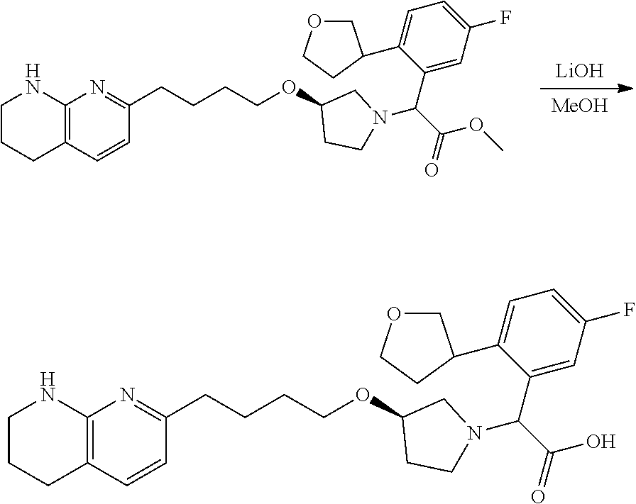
[MeOH].[LiOH].C12=C(C=CC(CCCCOC3CCN(C(C(=O)OC)C4=CC(F)=CC=C4C4COCC4)C3)=N1)CCCN2.C12=C(C=CC(CCCCOC3CCN(C(C(=O)O)C4=CC(F)=CC=C4C4COCC4)C3)=N1)CCCN2
